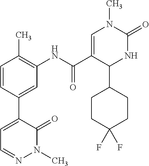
C1=CC(C)=C(NC(C2=CN(C)C(=O)NC2C2CCC(F)(F)CC2)=O)C=C1C1=CC=NN(C)C1=O
